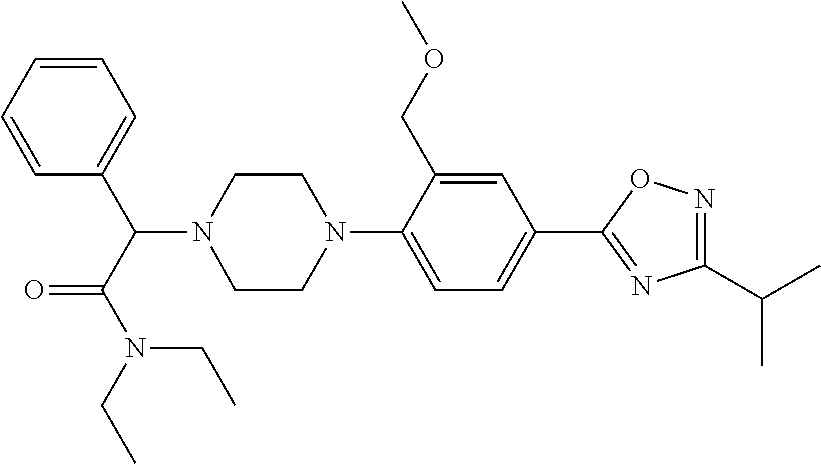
C1=CC=C(C(N2CCN(C3=CC=C(C4=NC(C(C)C)=NO4)C=C3COC)CC2)C(N(CC)CC)=O)C=C1
